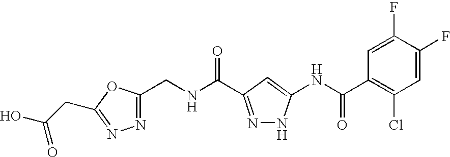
N1=C(CNC(=O)C2=NNC(NC(C3=C(Cl)C=C(F)C(F)=C3)=O)=C2)OC(CC(O)=O)=N1
